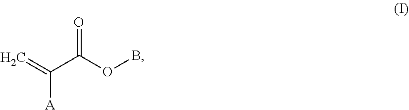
O=C(OB)C(=C)[A]
